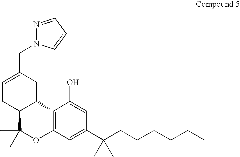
C1=C(CN2N=CC=C2)CC2C(C1)C(C)(C)OC1=C2C(O)=CC(C(CCCCCC)(C)C)=C1
